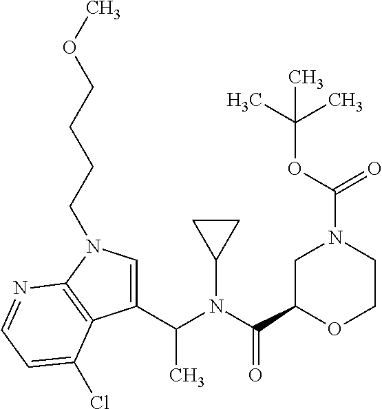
C1(C(N(C(C2OCCN(C(OC(C)(C)C)=O)C2)=O)C2CC2)C)=CN(CCCCOC)C2=C1C(Cl)=CC=N2
